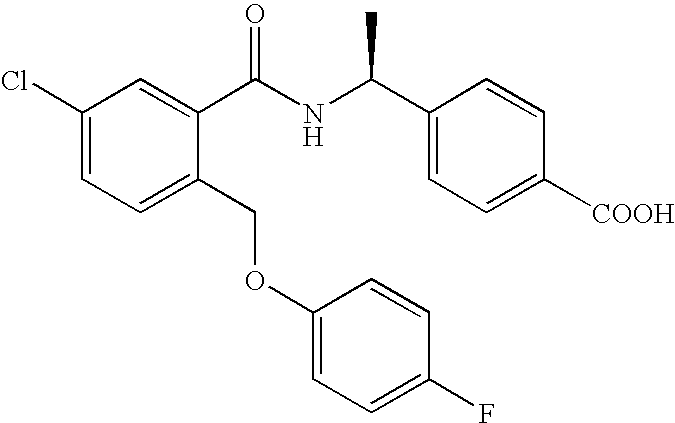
C1(Cl)=CC=C(COC2=CC=C(F)C=C2)C(C(NC(C2=CC=C([COOH])C=C2)C)=O)=C1
